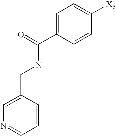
C1=C(CNC(C2=CC=C([X6])C=C2)=O)C=CC=N1
